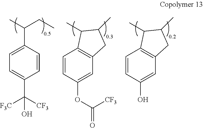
C1=C(C(C)CC)C=CC(C([CF3])([F3C])O)=C1.C1=CC(O)=CC2=C1C(C)C(C)C2.C1=CC(OC(=O)[CF3])=CC2=C1C(C)C(C)C2
